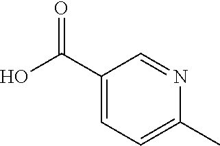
C1=C(C(O)=O)C=NC(C)=C1
